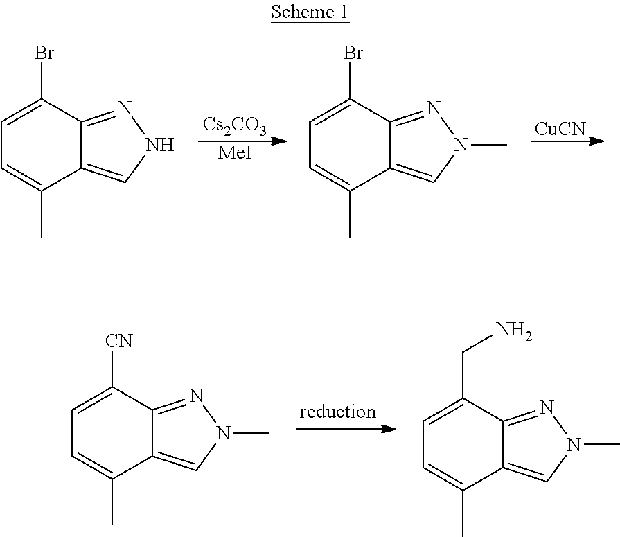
[Cs2CO3].[MeI].[CuCN].C1=C(Br)C2=NNC=C2C(C)=C1.C1=C(Br)C2=NN(C)C=C2C(C)=C1.C1=C([CN])C2=NN(C)C=C2C(C)=C1.C1=C(CN)C2=NN(C)C=C2C(C)=C1
